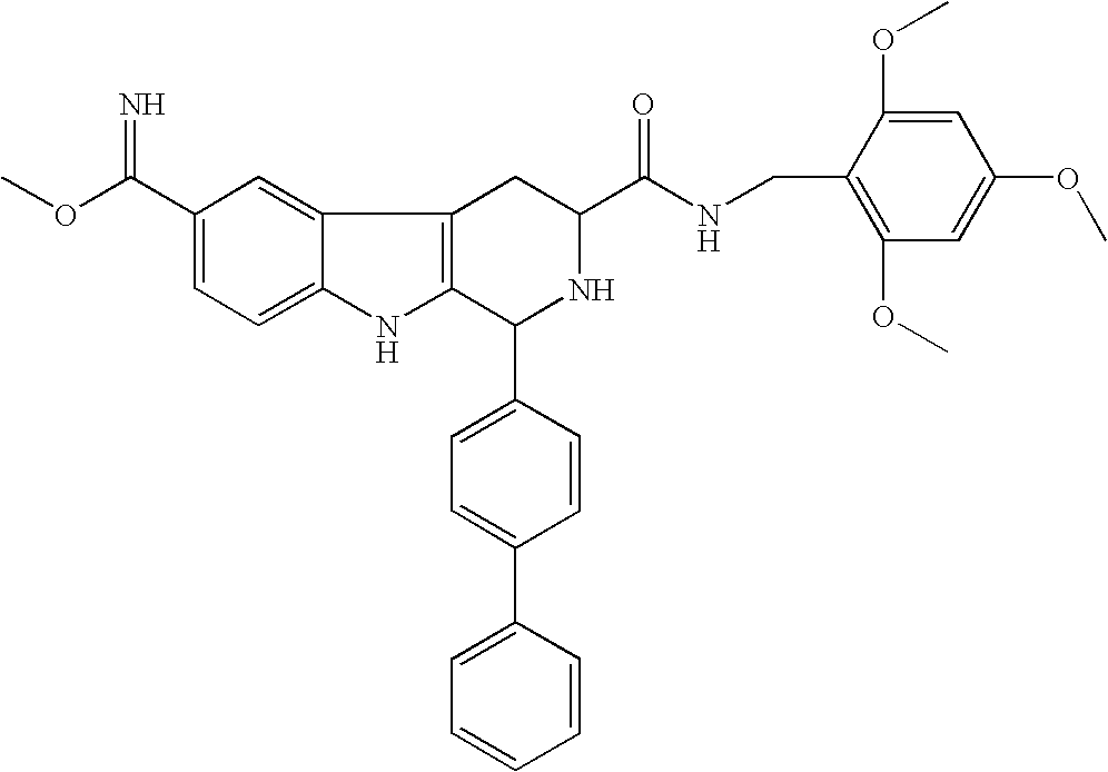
C12=CC(C(OC)=N)=CC=C1NC1=C2CC(C(NCC2=C(OC)C=C(OC)C=C2OC)=O)NC1C1=CC=C(C2=CC=CC=C2)C=C1
